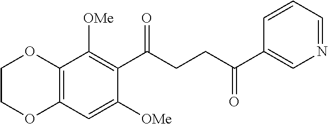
C12=C(C=C([OMe])C(C(CCC(C3=CN=CC=C3)=O)=O)=C1[OMe])OCCO2
